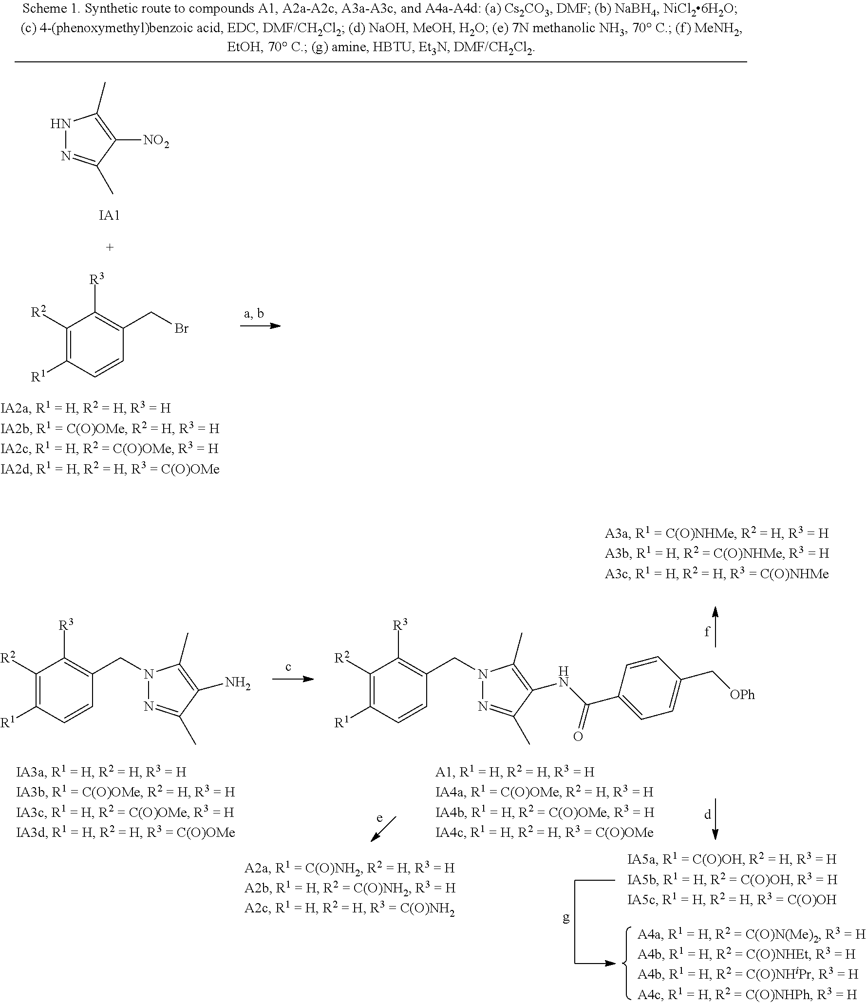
N1N=C(C)C([NO2])=C1C.[IA1].C1([R2])=C([R1])C=CC(CBr)=C1[R3].C1([R2])=C([R1])C=CC(CN2N=C(C)C(N)=C2C)=C1[R3].C1([R2])=C([R1])C=CC(CN2N=C(C)C(NC(C3=CC=C(C[OPh])C=C3)=O)=C2C)=C1[R3]
